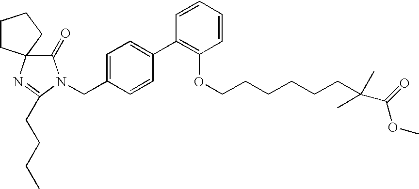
C1(=O)N(CC2=CC=C(C3=C(OCCCCCCC(C)(C)C(OC)=O)C=CC=C3)C=C2)C(CCCC)=NC12CCCC2
